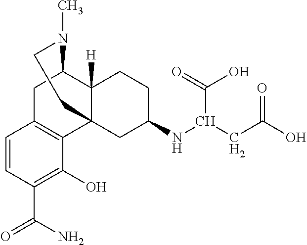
C1C2=C(C34C([H])(C1N(C)CC3)CCC(NC(CC(O)=O)C(=O)O)C4)C(O)=C(C(N)=O)C=C2
